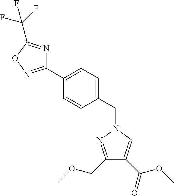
C1(C2=CC=C(CN3N=C(COC)C(C(=O)OC)=C3)C=C2)=NOC(C(F)(F)F)=N1
